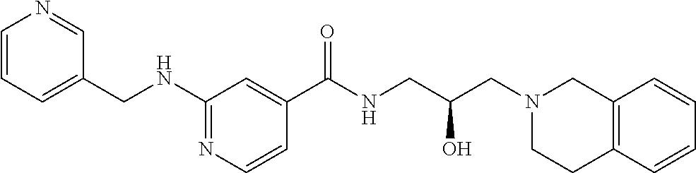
C12=C(C=CC=C1)CCN(CC(CNC(C1=CC(NCC3=CC=CN=C3)=NC=C1)=O)O)C2
